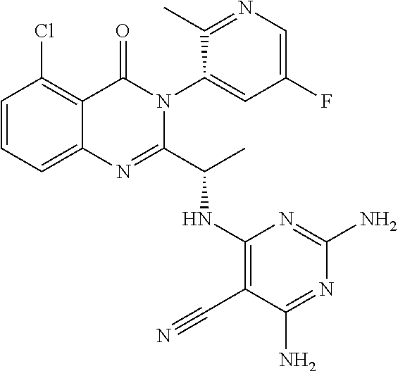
C1=CC=C2C(=C1Cl)C(=O)N(C1=CC(F)=CN=C1C)C(C(C)NC1=C(C#N)C(N)=NC(N)=N1)=N2
